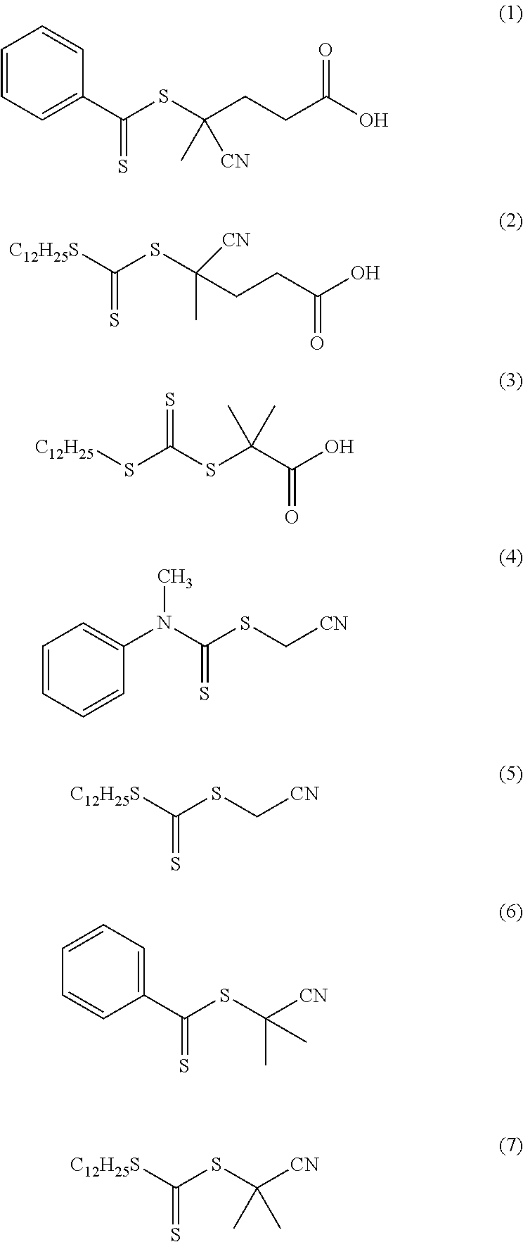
C1=CC=C(C(SC(CCC(O)=O)(C)[CN])=S)C=C1.[C12H25S]C(SC(C)([CN])CCC(O)=O)=S.[C12H25]SC(SC(C(O)=O)(C)C)=S.C1=CC=CC(N(C(SC[CN])=S)C)=C1.[C12H25S]C(SC[CN])=S.C1(C(SC([CN])(C)C)=S)=CC=CC=C1.[C12H25S]C(SC([CN])(C)C)=S
